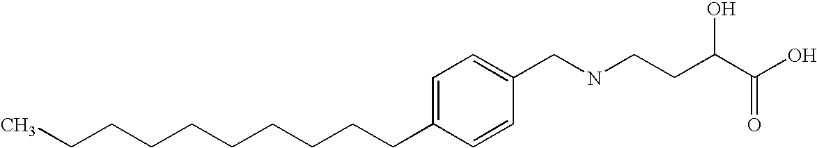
C1=C(CCCCCCCCCC)C=CC(CNCCC(C(O)=O)O)=C1
